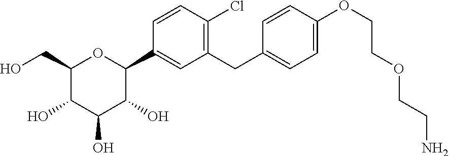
C1=CC(Cl)=C(CC2=CC=C(OCCOCCN)C=C2)C=C1C1C(O)C(O)C(O)C(CO)O1
